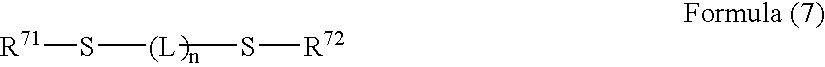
[R71]S[(L]S[R72]
